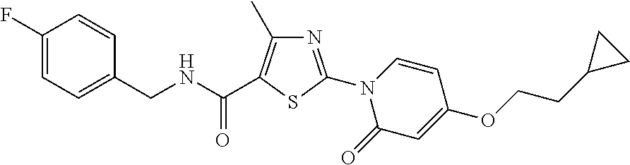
N1=C(N2C(=O)C=C(OCCC3CC3)C=C2)SC(C(NCC2=CC=C(F)C=C2)=O)=C1C
